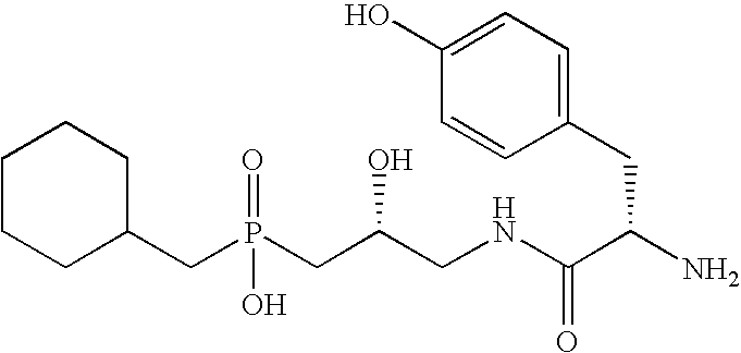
C1CCC(CP(CC(CNC(=O)C(CC2=CC=C(O)C=C2)N)O)(O)=O)CC1
